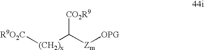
[CO2R9]C([Zm][OPG])[(CH2)x][CO2R9]
